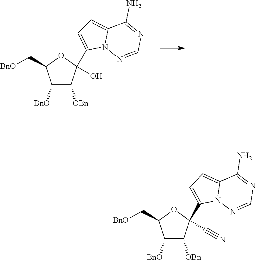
C12=CC=C(C3(O)C([OBn])C([BnO])C(C[BnO])O3)N1N=CN=C2N.C12=CC=C(C3(C#N)C([OBn])C([BnO])C(C[BnO])O3)N1N=CN=C2N
